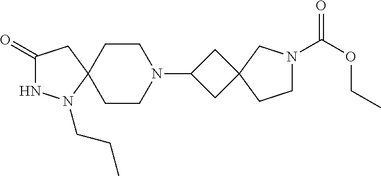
C1(=O)NN(CCC)C2(C1)CCN(C1CC3(C1)CN(C(OCC)=O)CC3)CC2
